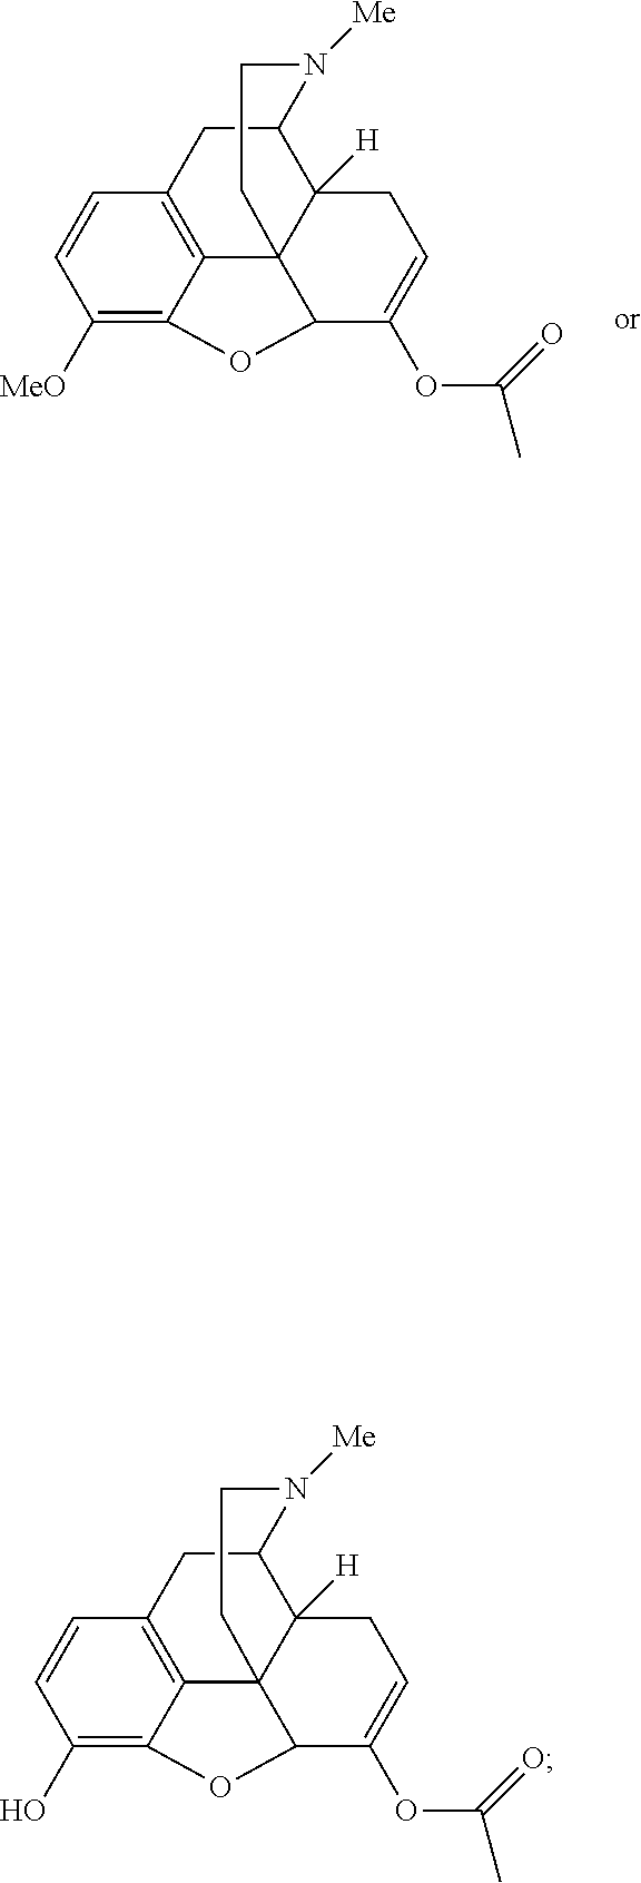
C1([MeO])=C2C3=C(C=C1)CC1C4([H])C3(C(C(OC(C)=O)=CC4)O2)CCN1[Me].C1(O)=C2C3=C(C=C1)CC1C4([H])C3(C(C(OC(C)=O)=CC4)O2)CCN1[Me]
